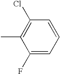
CC1=C(Cl)C=CC=C1F
